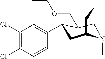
N1(C)C2CC(C3=CC(Cl)=C(Cl)C=C3)C(COCC)C1CC2
